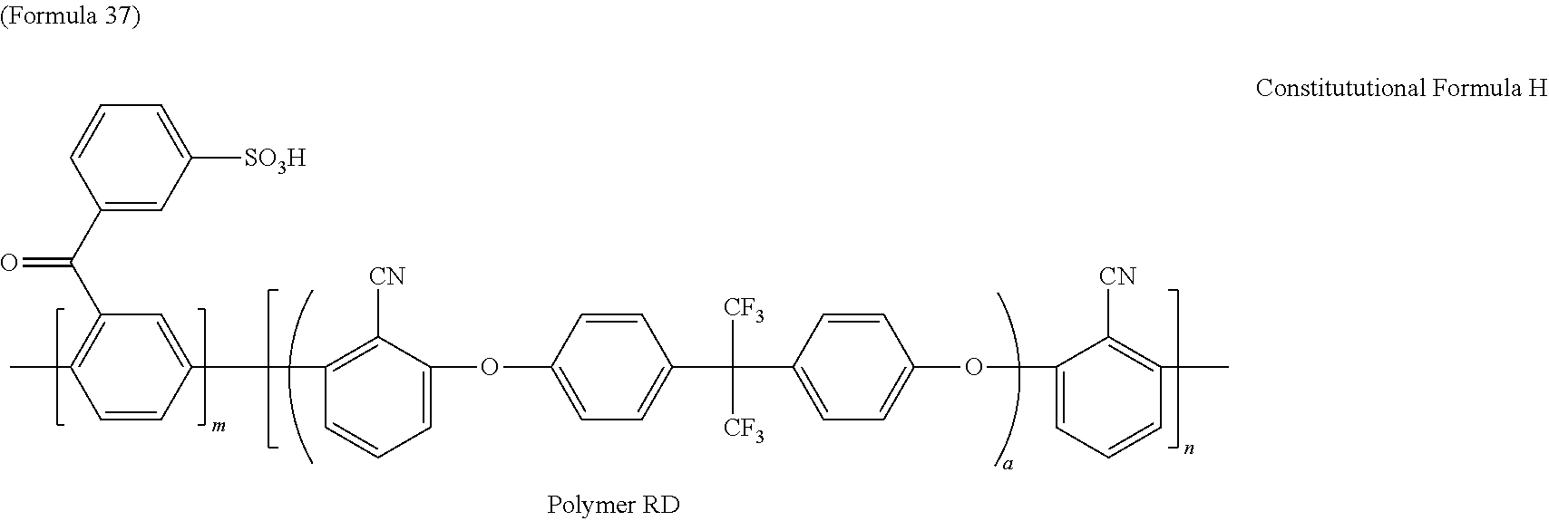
C1(C(=O)C2=C(C)C=CC(C3=C([CN])C(OC4=CC=C(C([CF3])(C5=CC=C(OC6=CC=CC(C)=C6[CN])C=C5)[CF3])C=C4)=CC=C3)=C2)=CC([SO3H])=CC=C1
